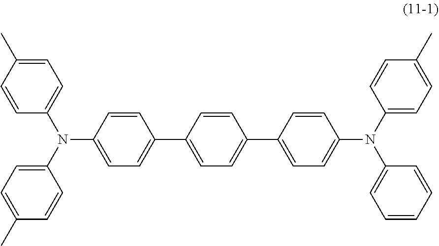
C1=CC(N(C2=CC=C(C)C=C2)C2=CC=C(C)C=C2)=CC=C1C1=CC=C(C2=CC=C(N(C3=CC=C(C)C=C3)C3=CC=CC=C3)C=C2)C=C1
